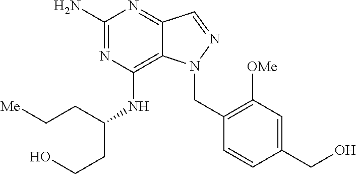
C1(N)=NC(NC(CCO)CC[Me])=C2C(=N1)C=NN2CC1=C([OMe])C=C(CO)C=C1
